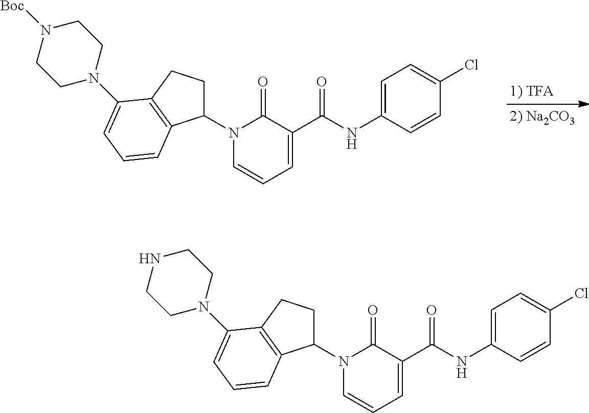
N1(C2CCC3=C2C=CC=C3N2CCN([Boc])CC2)C=CC=C(C(NC2=CC=C(Cl)C=C2)=O)C1=O.N1(C2CCC3=C2C=CC=C3N2CCNCC2)C=CC=C(C(NC2=CC=C(Cl)C=C2)=O)C1=O
